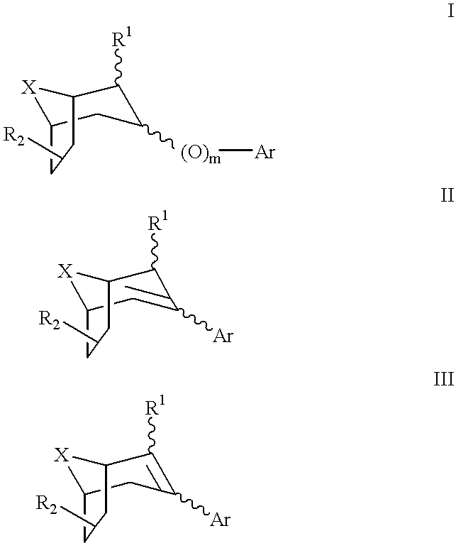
[X]1C2CC([(O)m][Ar])C([R1])C1CC([R2])C2.[X]1C2CC([Ar])C(C)C([R1])C1CC([R2])C2.[X]1C2CC(C)C([Ar])C([R1])C1CC([R2])C2
